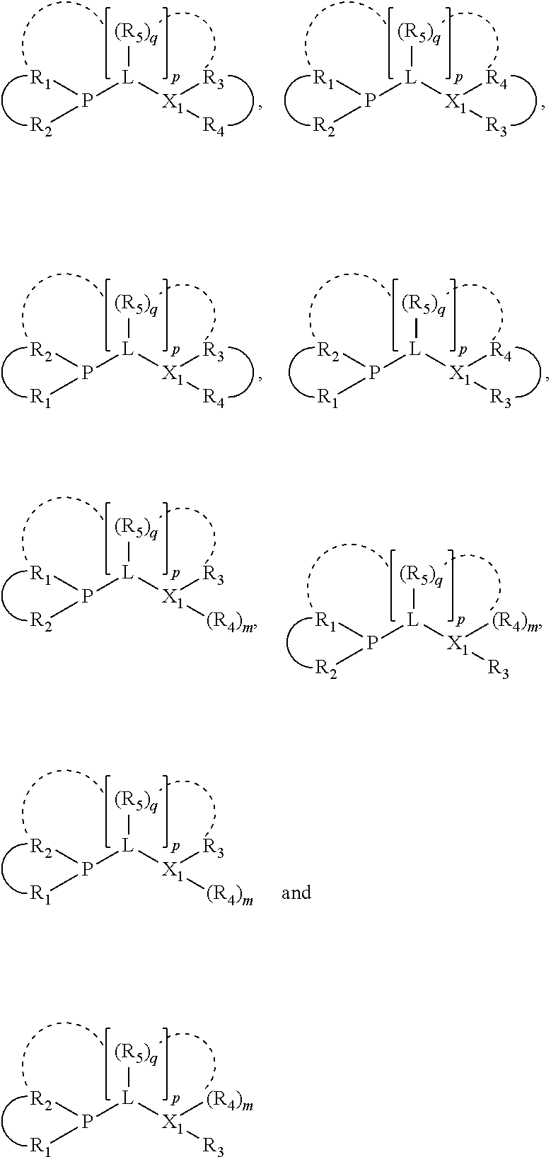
[(R5)q][L](P([R1])[R2])[X1]([R4])[R3].[(R5)q][L](P([R1])[R2])[X1]([R3])[R4].[(R5)q][L](P([R2])[R1])[X1]([R4])[R3].[(R5)q][L](P([R2])[R1])[X1]([R3])[R4].[(R5)q][L](P([R2])[R1])[X1]([R3])[(R4)m].[(R5)q][L](P([R1])[R2])[X1]([(R4)m])[R3].[(R5)q][L](P([R1])[R2])[X1]([R3])[(R4)m].[(R5)q][L](P([R2])[R1])[X1]([(R4)m])[R3]
